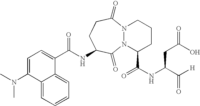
C1(C(NC2CCC(=O)N3N(C2=O)C(C(NC(C([H])=O)CC(O)=O)=O)CCC3)=O)=CC=C(N(C)C)C2=CC=CC=C12
